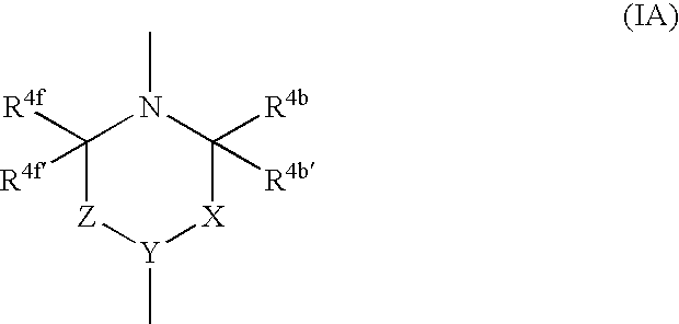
C1([R4f])([R4f])[Z][Y](C)[X]C([R4b])([R4b])N1C
